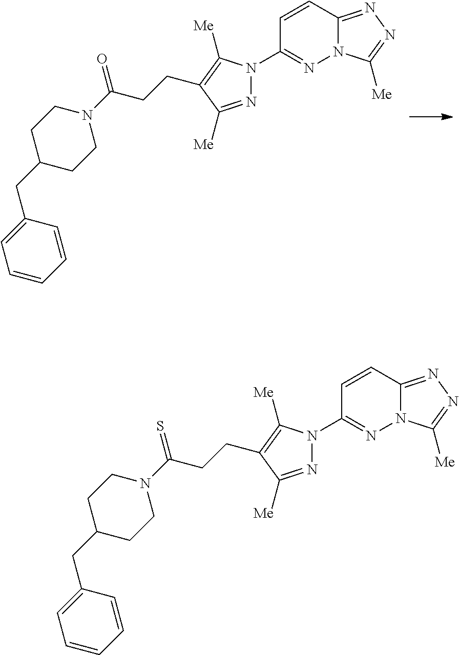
N1=C([Me])C(CCC(=O)N2CCC(CC3=CC=CC=C3)CC2)=C([Me])N1C1=NN2C(=NN=C2[Me])C=C1.N1=C([Me])C(CCC(=S)N2CCC(CC3=CC=CC=C3)CC2)=C([Me])N1C1=NN2C(=NN=C2[Me])C=C1
